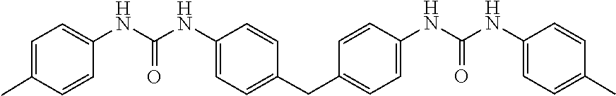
C1=C(NC(=O)NC2=CC=C(CC3=CC=C(NC(=O)NC4=CC=C(C)C=C4)C=C3)C=C2)C=CC(C)=C1
